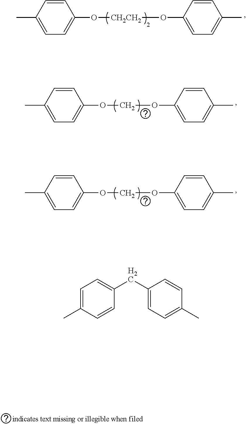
CC1=CC=C(O[CH2CH2]OC2=CC=C(C)C=C2)C=C1.CC1=CC=C(OCOC2=CC=C(C)C=C2)C=C1.CC1=CC=C(OCOC2=CC=C(C)C=C2)C=C1.C1=C(C)C=CC(CC2=CC=C(C)C=C2)=C1
